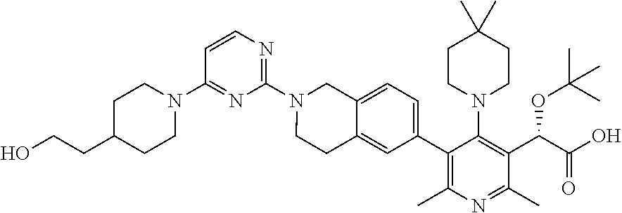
C1(N2CCC(CCO)CC2)=NC(N2CCC3=CC(C4=C(C)N=C(C)C(C(C(=O)O)OC(C)(C)C)=C4N4CCC(C)(C)CC4)=CC=C3C2)=NC=C1
